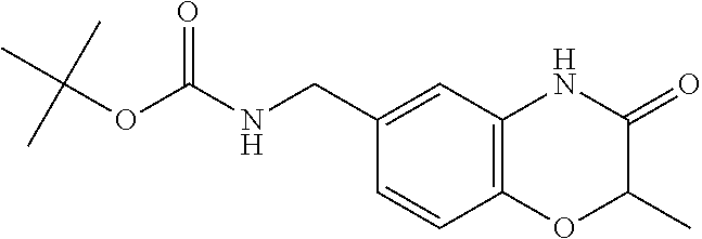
N(C(OC(C)(C)C)=O)CC1=CC2=C(C=C1)OC(C)C(=O)N2
